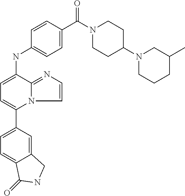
C1(C2=CC=C(NC3=CC=C(C(N4CCC(N5CCCC(C)C5)CC4)=O)C=C3)C3=NC=CN23)=CC=C2C(=C1)CNC2=O
